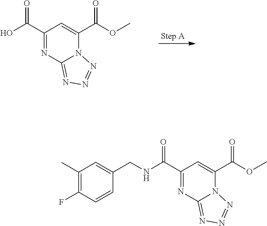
C1(C(O)=O)=NC2=NN=NN2C(C(OC)=O)=C1.C(C1=CC(C)=C(F)C=C1)NC(C1=NC2=NN=NN2C(C(OC)=O)=C1)=O
